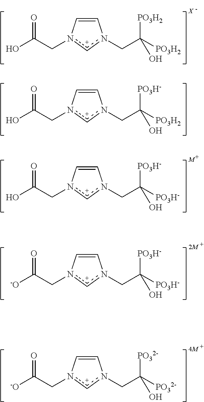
C1=Cn(CC(=O)O)[c+]n1CC([PO3H2])([PO3H2])O.C1=Cn(CC(=O)O)[c+]n1CC([PO3H-])([PO3H-])O.C1=Cn(CC(=O)[-O])[c+]n1CC([PO3H-])([PO3H-])O.C1=Cn(CC(=O)O)[c+]n1CC([PO3H-])([PO3H2])O.C1=Cn(CC(=O)[-O])[c+]n1CC([PO32-])([PO32-])O
